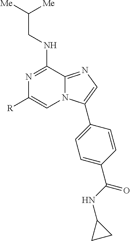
N12C(=NC=C1C1=CC=C(C(NC3CC3)=O)C=C1)C(NCC([Me])[Me])=NC([R])=C2
